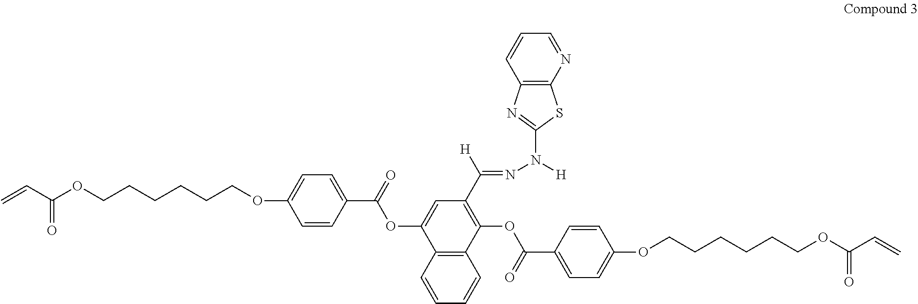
C=CC(OCCCCCCOC1=CC=C(C(=O)OC2=CC(C([H])=NN([H])C3=NC4=C(S3)N=CC=C4)=C(OC(C3=CC=C(OCCCCCCOC(C=C)=O)C=C3)=O)C3=C2C=CC=C3)C=C1)=O
